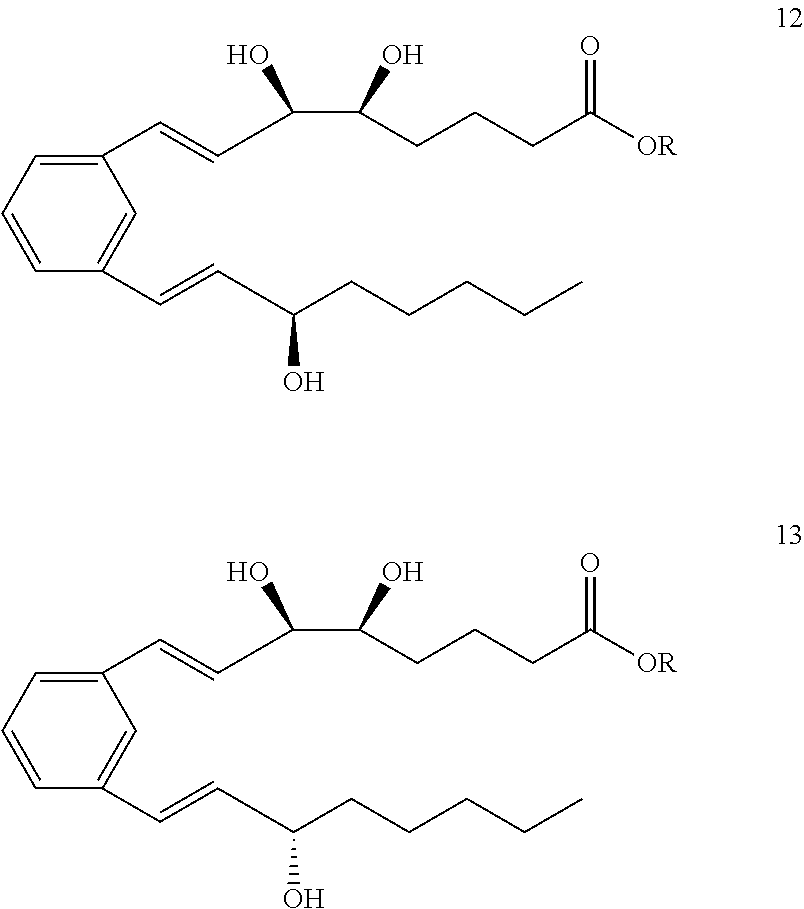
C1=CC=C(C=CC(C(O)CCCC([OR])=O)O)C=C1C=CC(CCCCC)O.C1=CC=C(C=CC(C(O)CCCC([OR])=O)O)C=C1C=CC(CCCCC)O
